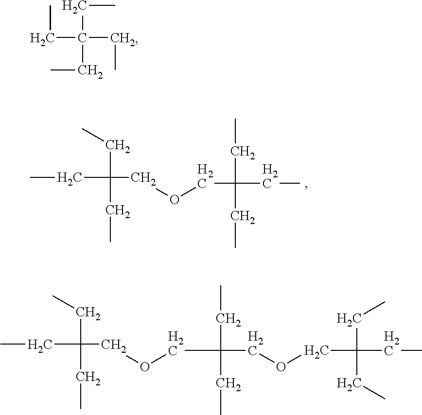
CCC(CC)(CC)COCC(CC)(CC)CC.CCC(CC)(CC)CC.CCC(CC)(CC)COCC(COCC(CC)(CC)CC)(CC)CC
